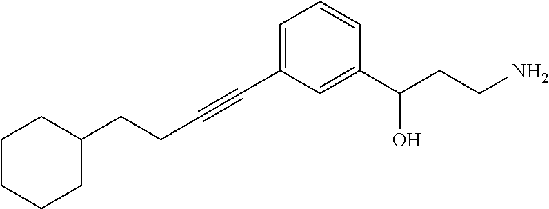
C1=CC(C(CCN)O)=CC(C#CCCC2CCCCC2)=C1
